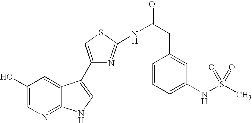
C1(O)=CN=C2C(=C1)C(C1=CSC(NC(CC3=CC(NS(C)(=O)=O)=CC=C3)=O)=N1)=CN2
